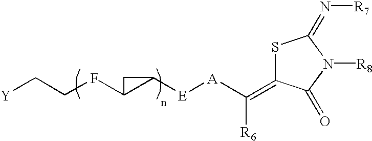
S1C(=C([R6])[A][E]C2C(FCC[Y])C2)C(=O)N([R8])C1=N[R7]
